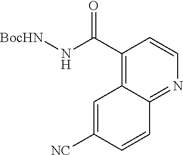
C1(C(=O)N[BocHN])=C2C(=NC=C1)C=CC([NC])=C2
